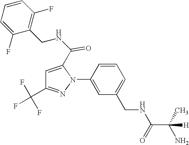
C1=CC(N2C(C(NCC3=C(F)C=CC=C3F)=O)=CC(C(F)(F)F)=N2)=CC(CNC(C(C)(N)[H])=O)=C1
